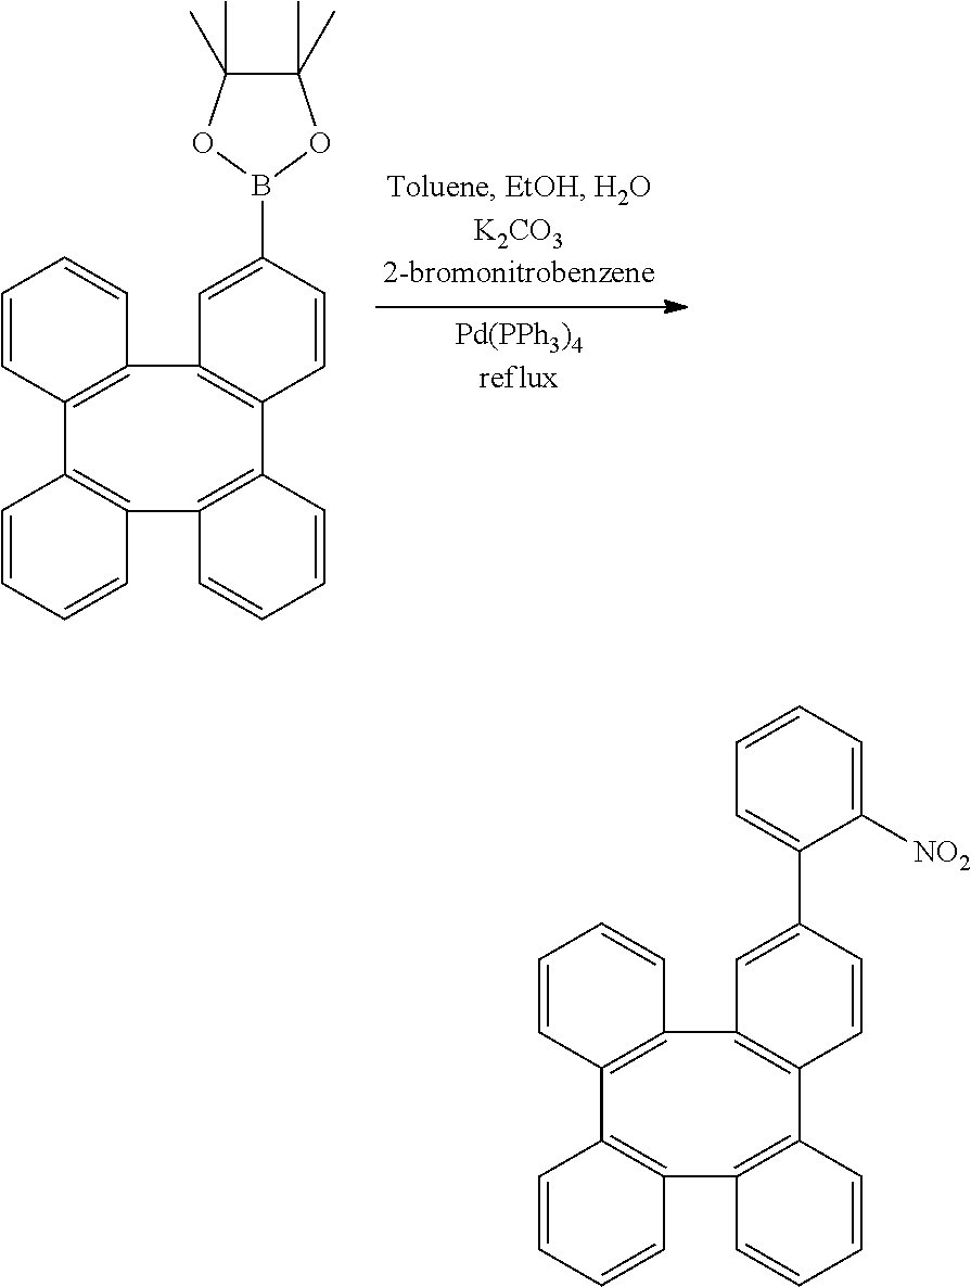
C1=CC=CC2=C1C1=C(C=CC=C1)C1=C(C3=C2C=CC=C3)C=CC(B2OC(C)(C)C(C)(C)O2)=C1.C1=CC=CC2=C1C1=C(C=CC=C1)C1=C(C3=C2C=CC=C3)C=CC(C2=CC=CC=C2[NO2])=C1
